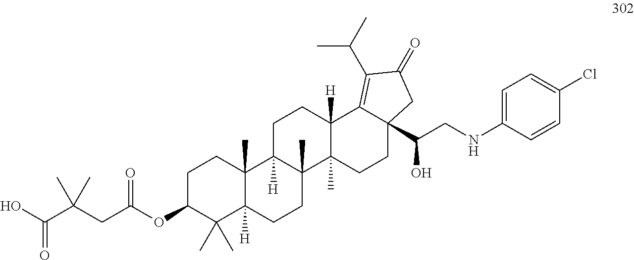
C1C(OC(CC(C(O)=O)(C)C)=O)C(C)(C)C2([H])C(C)(C1)C1([H])C(C)(CC2)C2(C)C([H])(CC1)C1=C(C(C)C)C(=O)CC1(C(CNC1=CC=C(Cl)C=C1)O)CC2
